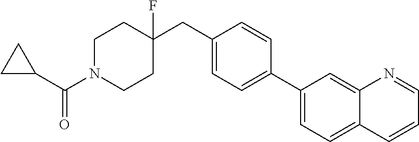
C1N(C(C2CC2)=O)CCC(CC2=CC=C(C3=CC=C4C(=C3)N=CC=C4)C=C2)(F)C1
